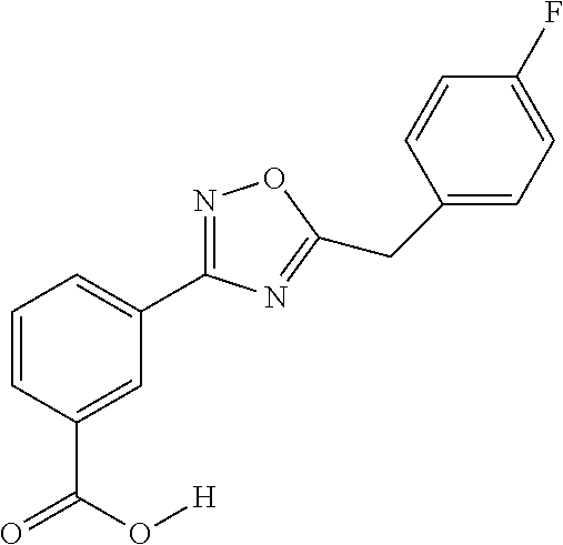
C1=CC(C(O[H])=O)=CC(C2=NOC(CC3=CC=C(F)C=C3)=N2)=C1
